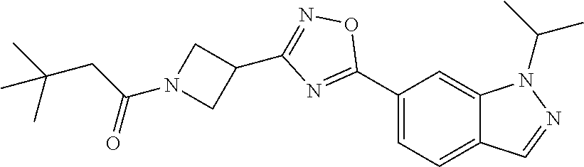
C1(C2=NC(C3CN(C(CC(C)(C)C)=O)C3)=NO2)=CC=C2C(=C1)N(C(C)C)N=C2
